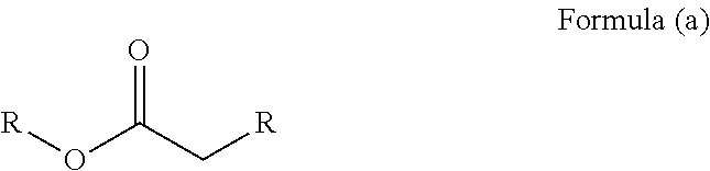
O(C(C[R])=O)[R]
